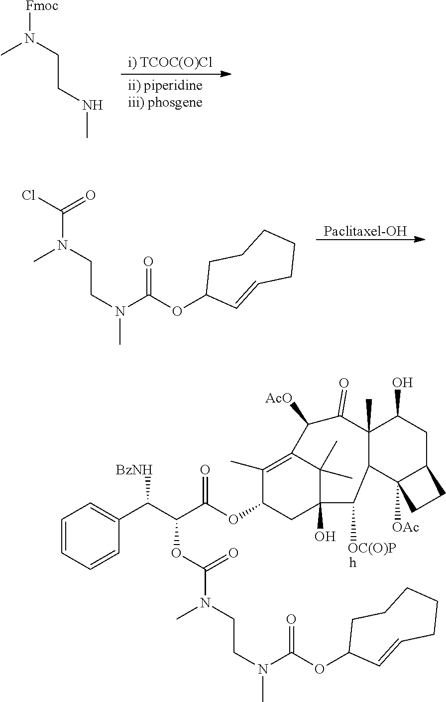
[Fmoc]N(CCNC)C.[Paclitaxel-OH].C(N(CCN(C)C(OC1C=CCCCCC1)=O)C)(Cl)=O.C(N(CCN(C)C(OC1C=CCCCCC1)=O)C)(OC(C(C1=CC=CC=C1)[BzNH])C(OC1CC2(O)C(C)(C)C(=C1C)C([AcO])C(=O)C1(C)C(C2[OC(O)P])C2([OAc])C(CC1O)CC2)=O)=O.[h]
